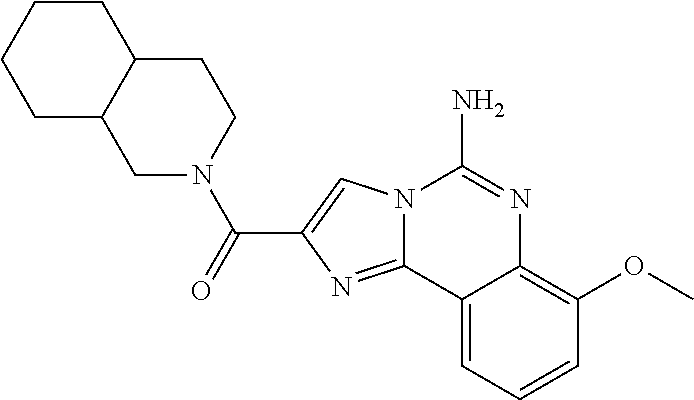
N12C(=NC(C(=O)N3CC4C(CC3)CCCC4)=C1)C1=CC=CC(OC)=C1N=C2N
